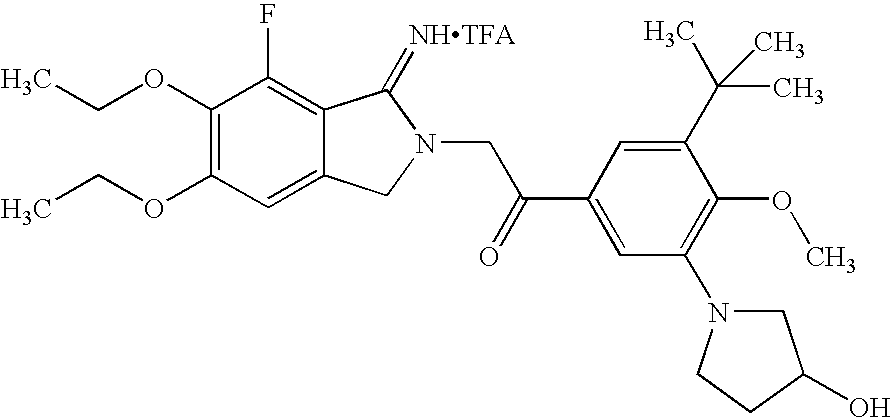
C1(OCC)=C(OCC)C=C2C(=C1F)C(=[NHTFA])N(CC(C1=CC(N3CC(O)CC3)=C(OC)C(C(C)(C)C)=C1)=O)C2
